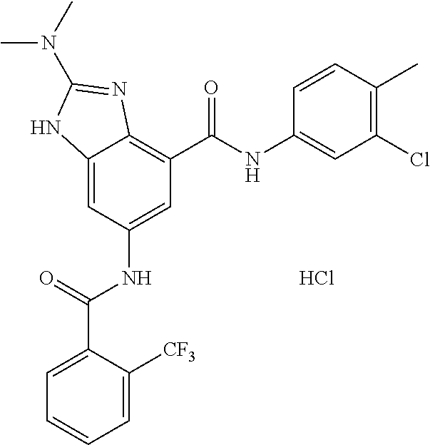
C12=CC(NC(C3=CC=CC=C3[CF3])=O)=CC(C(NC3=CC(Cl)=C(C)C=C3)=O)=C1N=C(N(C)C)N2.Cl
